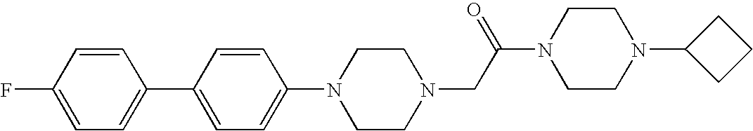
C1(N2CCN(CC(N3CCN(C4CCC4)CC3)=O)CC2)=CC=C(C2=CC=C(F)C=C2)C=C1
